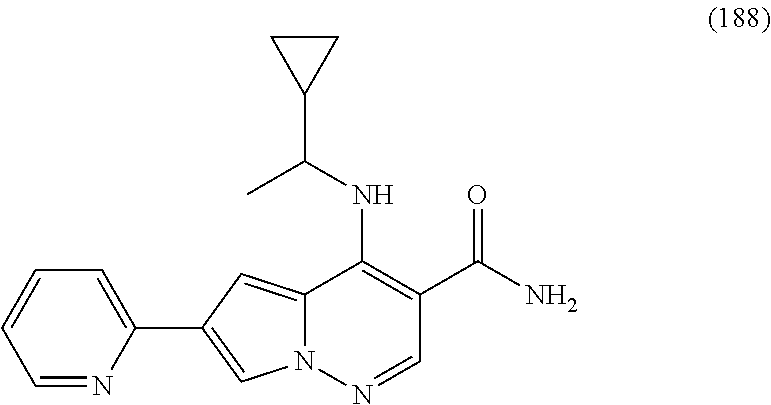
N12C(=CC(C3=CC=CC=N3)=C1)C(NC(C1CC1)C)=C(C(N)=O)C=N2
